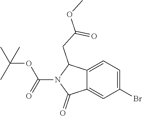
C1(Br)=CC=C2C(=C1)C(=O)N(C(OC(C)(C)C)=O)C2CC(OC)=O
